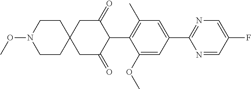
C1(OC)=CC(C2=NC=C(F)C=N2)=CC(C)=C1C1C(=O)CC2(CC1=O)CCN(OC)CC2
